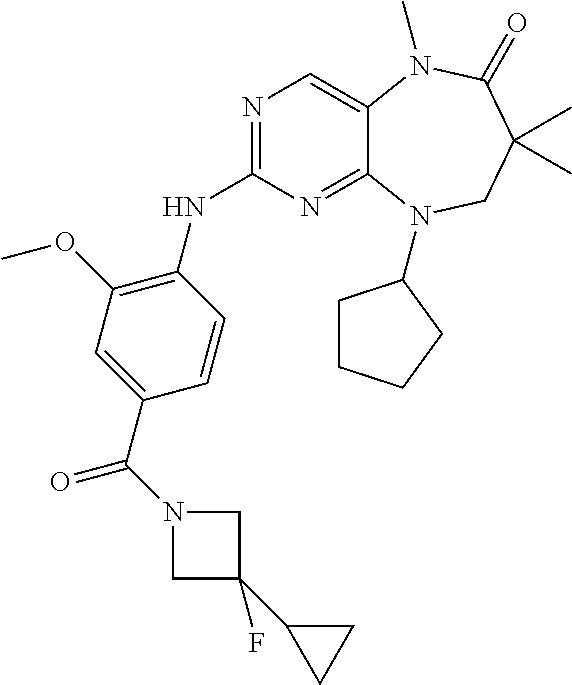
N1=C(NC2=C(OC)C=C(C(N3CC(C4CC4)(F)C3)=O)C=C2)N=C2C(=C1)N(C)C(=O)C(C)(C)CN2C1CCCC1
